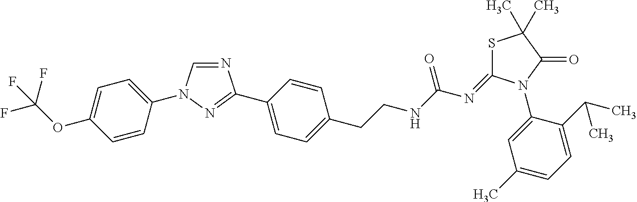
N1=CN(C2=CC=C(OC(F)(F)F)C=C2)N=C1C1=CC=C(CCNC(N=C2SC(C)(C)C(=O)N2C2=CC(C)=CC=C2C(C)C)=O)C=C1
